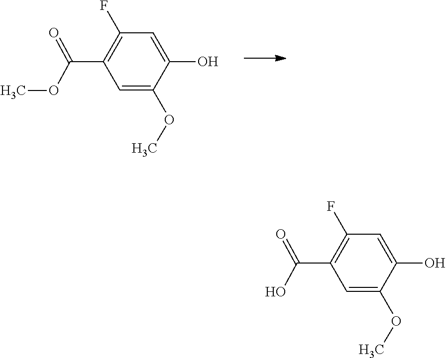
C1=C(O)C(OC)=CC(C(OC)=O)=C1F.C1=C(O)C(OC)=CC(C(O)=O)=C1F
